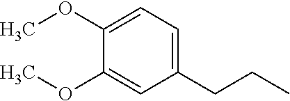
C1(OC)=CC=C(CCC)C=C1OC
